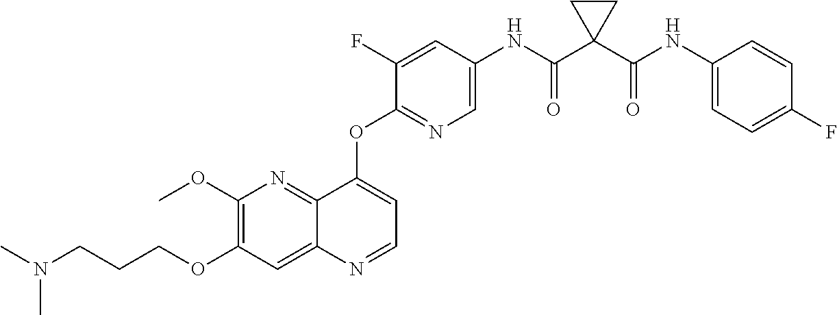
C1(OCCCN(C)C)=C(OC)N=C2C(=C1)N=CC=C2OC1=NC=C(NC(C2(C(NC3=CC=C(F)C=C3)=O)CC2)=O)C=C1F
